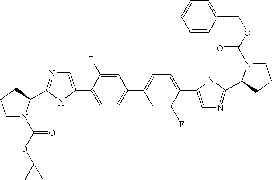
C1N(C(OC(C)(C)C)=O)C(C2=NC=C(C3=CC=C(C4=CC=C(C5=CN=C(C6N(C(OCC7=CC=CC=C7)=O)CCC6)N5)C(F)=C4)C=C3F)N2)CC1
